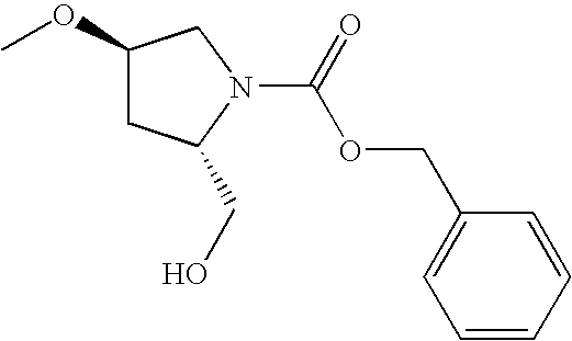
C1=CC=CC(COC(=O)N2C(CO)CC(OC)C2)=C1
